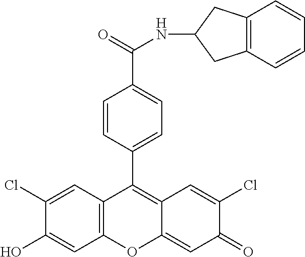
C12=C(C=C(Cl)C(O)=C1)C(C1=CC=C(C(=O)NC3CC4=C(C3)C=CC=C4)C=C1)=C1C(=CC(=O)C(Cl)=C1)O2
